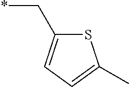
C1(C*)=CC=C(C)S1
